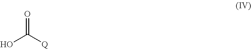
OC([Q])=O
